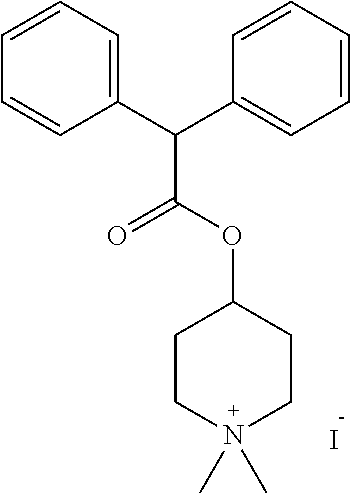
C1=CC(C(C2=CC=CC=C2)C(OC2CCN(C)(C)CC2)=O)=CC=C1.I
